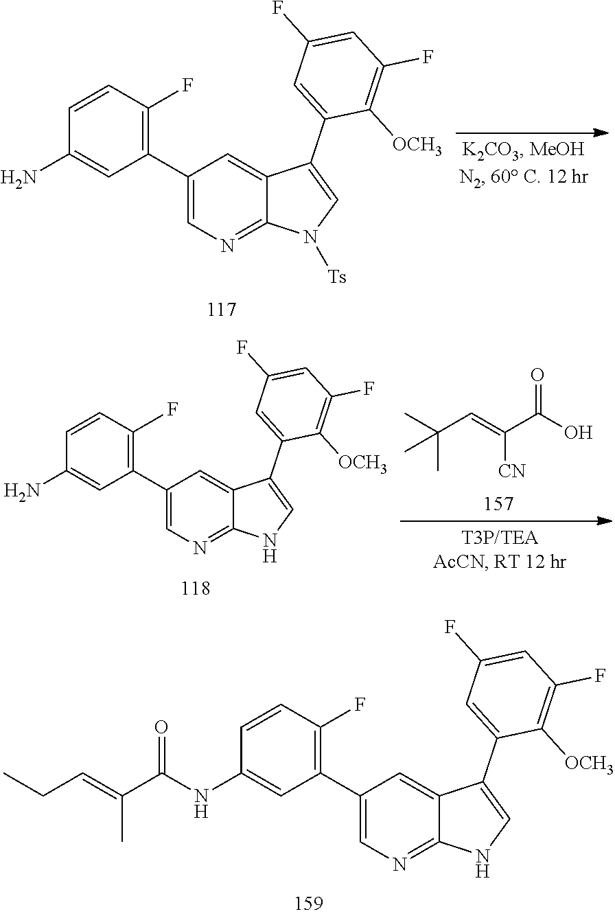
C1(NC(=O)C(C)=CCC)=CC(C2=CN=C3C(=C2)C(C2=CC(F)=CC(F)=C2[OCH3])=CN3)=C(F)C=C1.C1(N)=CC(C2=CN=C3C(=C2)C(C2=CC(F)=CC(F)=C2[OCH3])=CN3[Ts])=C(F)C=C1.C(C=C(C(O)=O)[CN])(C)(C)C.C1(N)=CC(C2=CN=C3C(=C2)C(C2=CC(F)=CC(F)=C2[OCH3])=CN3)=C(F)C=C1
